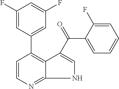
C1=CN=C2NC=C(C(=O)C3=CC=CC=C3F)C2=C1C1=CC(F)=CC(F)=C1
